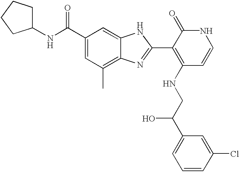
C1(C(NC2CCCC2)=O)=CC(C)=C2C(=C1)NC(C1=C(NCC(C3=CC=CC(Cl)=C3)O)C=CNC1=O)=N2
